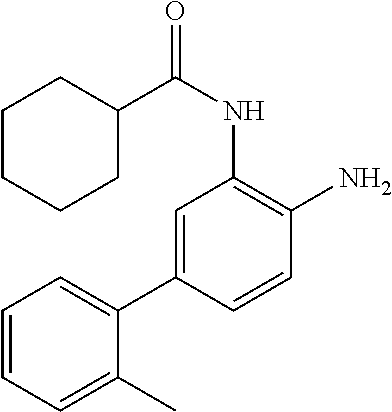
C1=C(C2=CC=CC=C2C)C=CC(N)=C1NC(C1CCCCC1)=O
